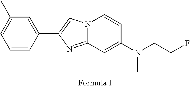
N12C(=NC(C3=CC(C)=CC=C3)=C1)C=C(N(CCF)C)C=C2
